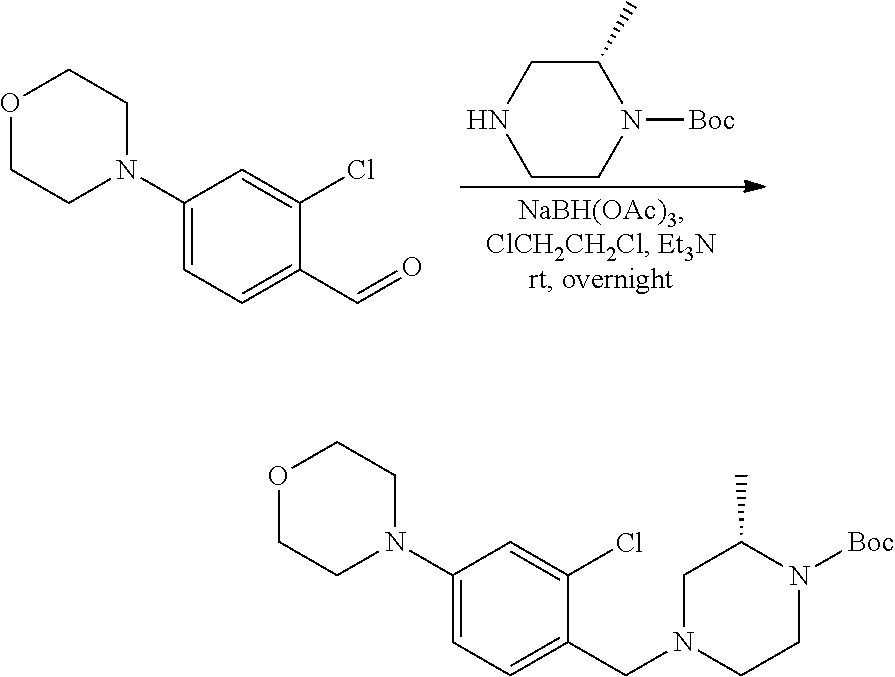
C1CN([Boc])C(C)CN1.O1CCN(C2=CC=C(C=O)C(Cl)=C2)CC1.O1CCN(C2=CC=C(CN3CCN([Boc])C(C)C3)C(Cl)=C2)CC1
